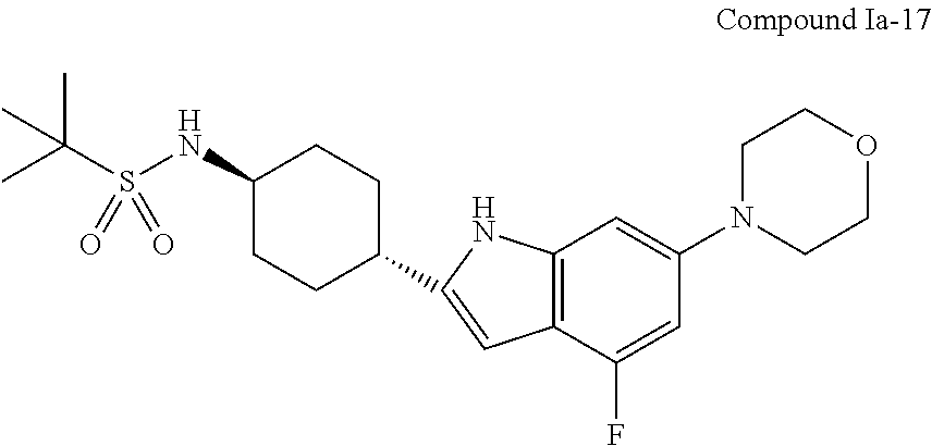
CC(S(NC1CCC(C2=CC3=C(N2)C=C(N2CCOCC2)C=C3F)CC1)(=O)=O)(C)C
